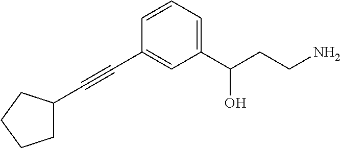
C1=CC(C#CC2CCCC2)=CC(C(CCN)O)=C1
